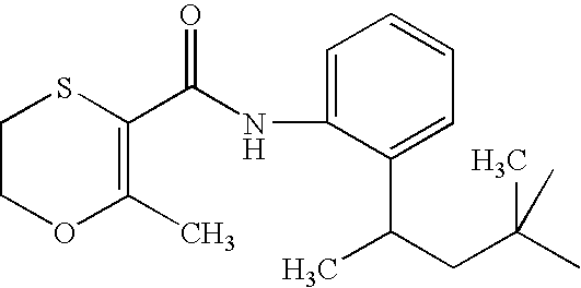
C1COC(C)=C(C(NC2=CC=CC=C2C(CC(C)(C)C)C)=O)S1
